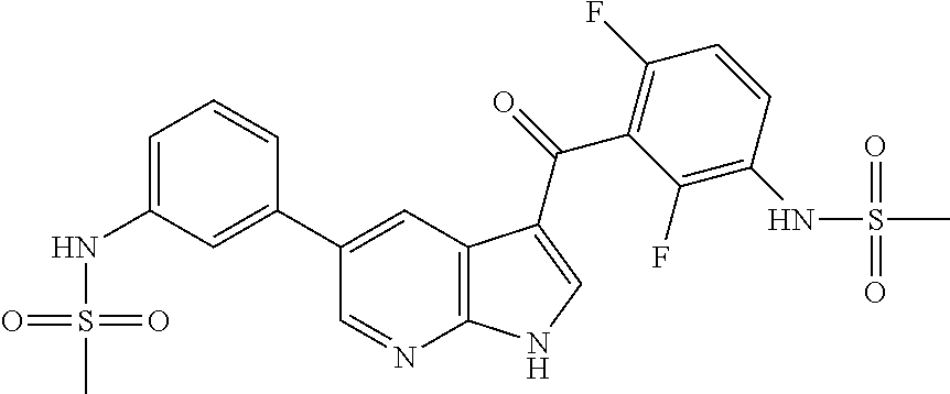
C12=C(C=C(C3=CC(NS(C)(=O)=O)=CC=C3)C=N1)C(C(=O)C1=C(F)C=CC(NS(C)(=O)=O)=C1F)=CN2
